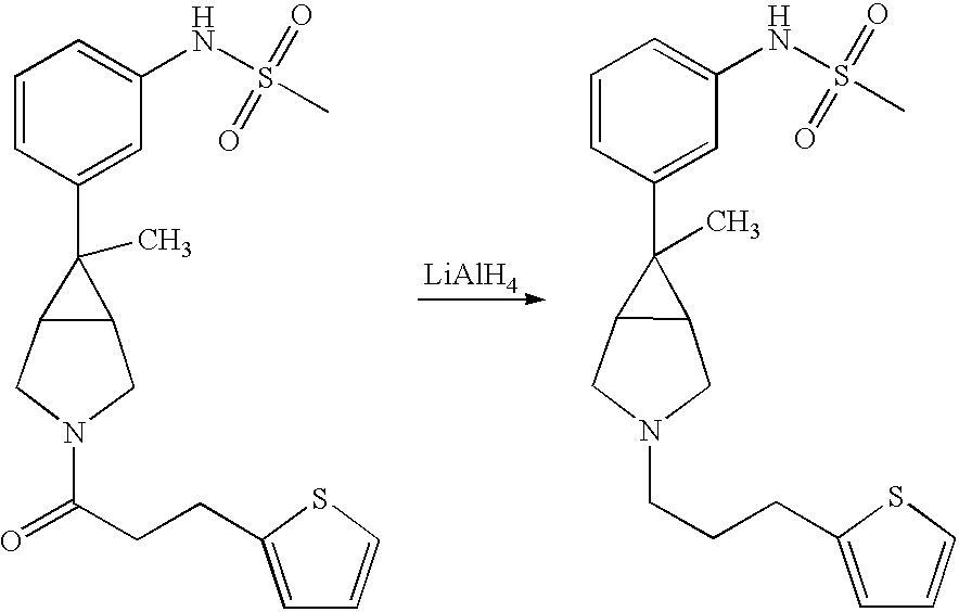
C1=CC(C2(C)C3C2CN(CCCC2=CC=CS2)C3)=CC(NS(C)(=O)=O)=C1.C1=CC(C2(C)C3C2CN(C(CCC2=CC=CS2)=O)C3)=CC(NS(C)(=O)=O)=C1.[LiAlH4]
